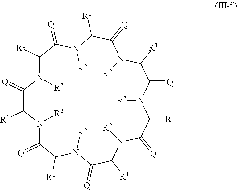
C1(=[Q])C([R1])N([R2])C(=[Q])C([R1])N([R2])C(=[Q])C([R1])N([R2])C(=[Q])C([R1])N([R2])C(=[Q])C([R1])N([R2])C(=[Q])C([R1])N([R2])C(=[Q])C([R1])N1[R2]
